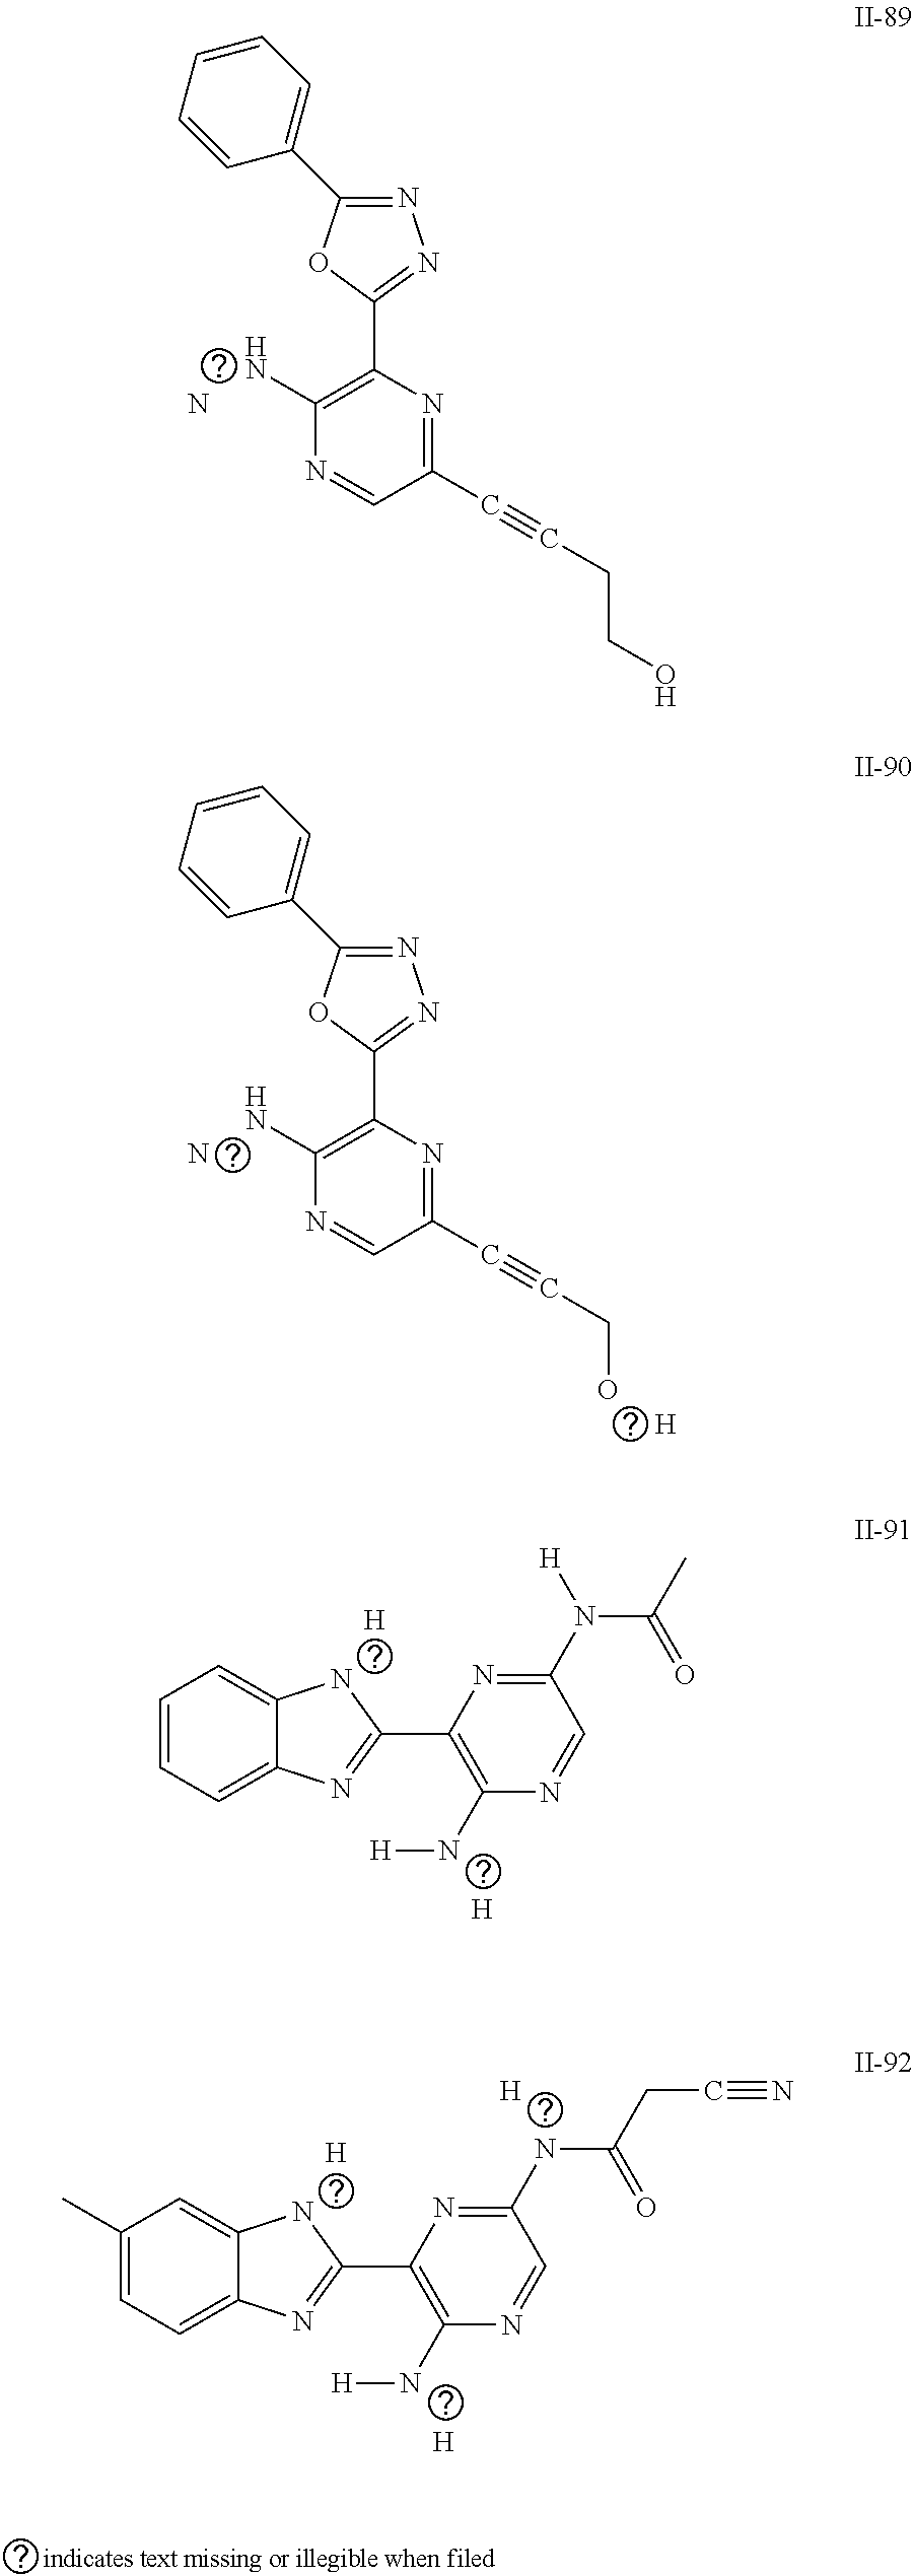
N1=C(C2=CC=CC=C2)OC(C2=C(N)N=CC(C#CCCO)=N2)=N1.N.N1=C(C2=CC=CC=C2)OC(C2=C(N)N=CC(C#CCO)=N2)=N1.[H].N.C1=CC=C2C(=C1)NC(C1=C(N[H])N=CC(N(C(=O)C)[H])=N1)=N2.[H].[H].C1(C)=CC=C2C(=C1)NC(C1=C(N[H])N=CC(NC(=O)CC#N)=N1)=N2.[H].[H].[H]
